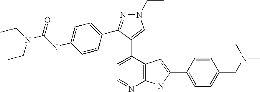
C1=C(C2=CN(CC)N=C2C2=CC=C(NC(N(CC)CC)=O)C=C2)C2=C(N=C1)NC(C1=CC=C(CN(C)C)C=C1)=C2
